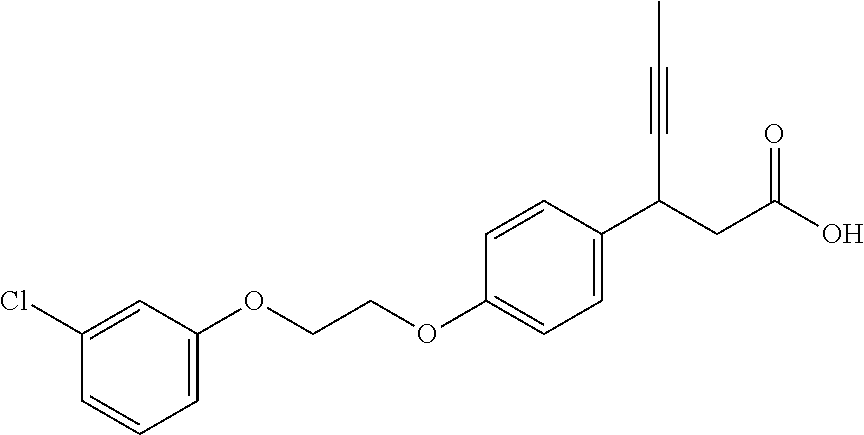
C1=C(OCCOC2=CC=C(C(CC(O)=O)C#CC)C=C2)C=C(Cl)C=C1
